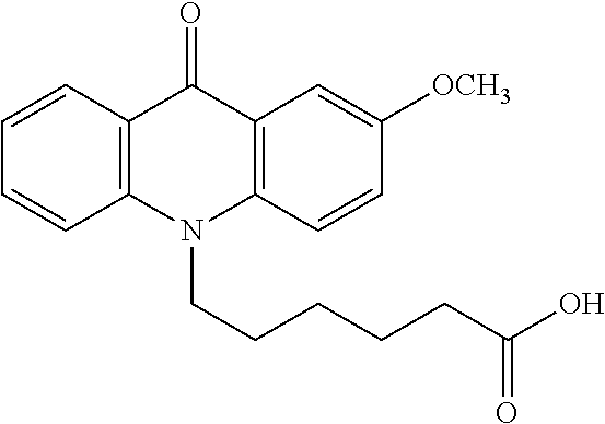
C12=C(N(CCCCCC(O)=O)C3=C(C1=O)C=CC=C3)C=CC([OCH3])=C2
